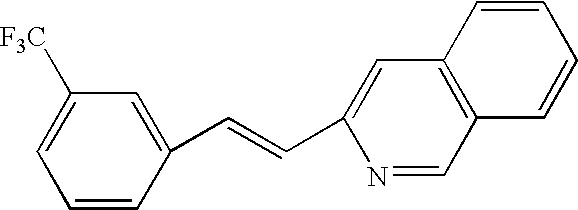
C1=CC(C=CC2=CC3=C(C=N2)C=CC=C3)=CC([F3C])=C1
